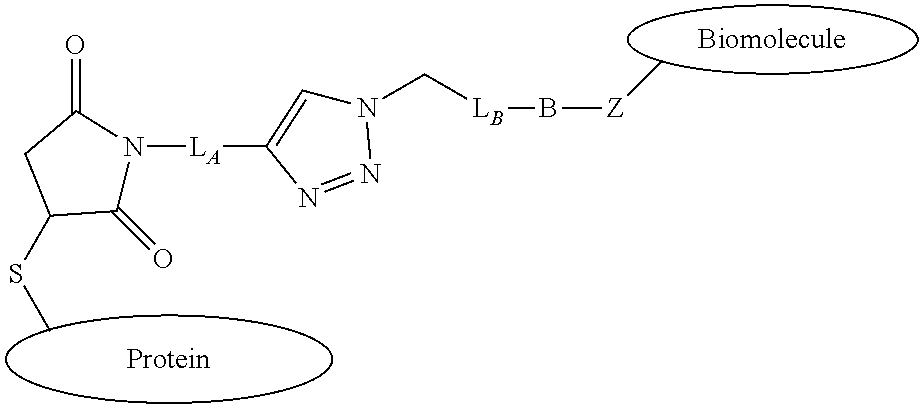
[LA](C1=CN(C[LB]B[Z]C)N=N1)N1C(=O)C(SC)CC1=O
